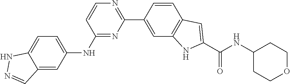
C1(C2=CC3=C(C=C2)C=C(C(NC2CCOCC2)=O)N3)=NC=CC(NC2=CC=C3C(=C2)C=NN3)=N1
